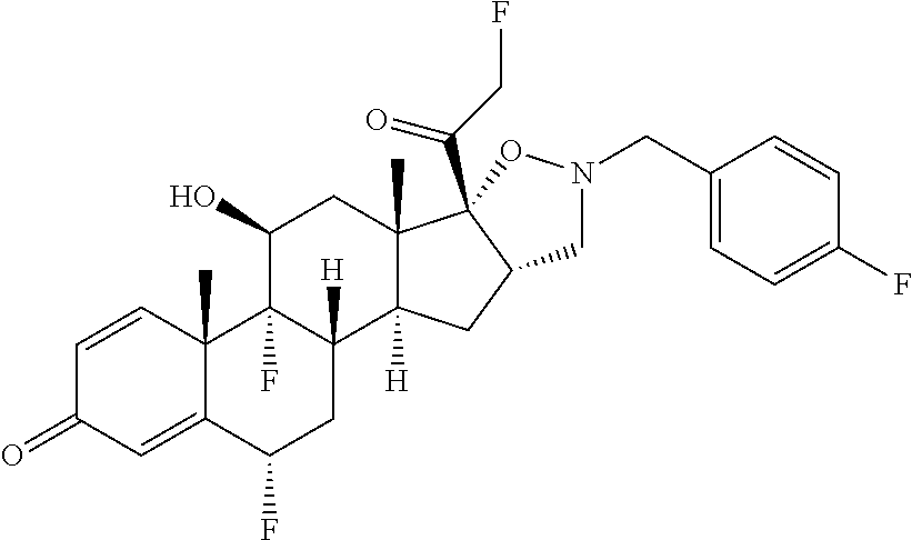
C1=CC2(C)C(=CC1=O)C(F)CC1([H])C2(F)C(O)CC2(C)C1([H])CC1C2(C(CF)=O)ON(CC2=CC=C(F)C=C2)C1
